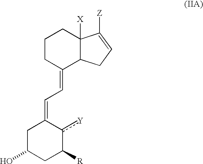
C1CC(=CC=C2CC(O)CC([R])c2[Y])C2C([X])(C1)C([Z])=CC2
